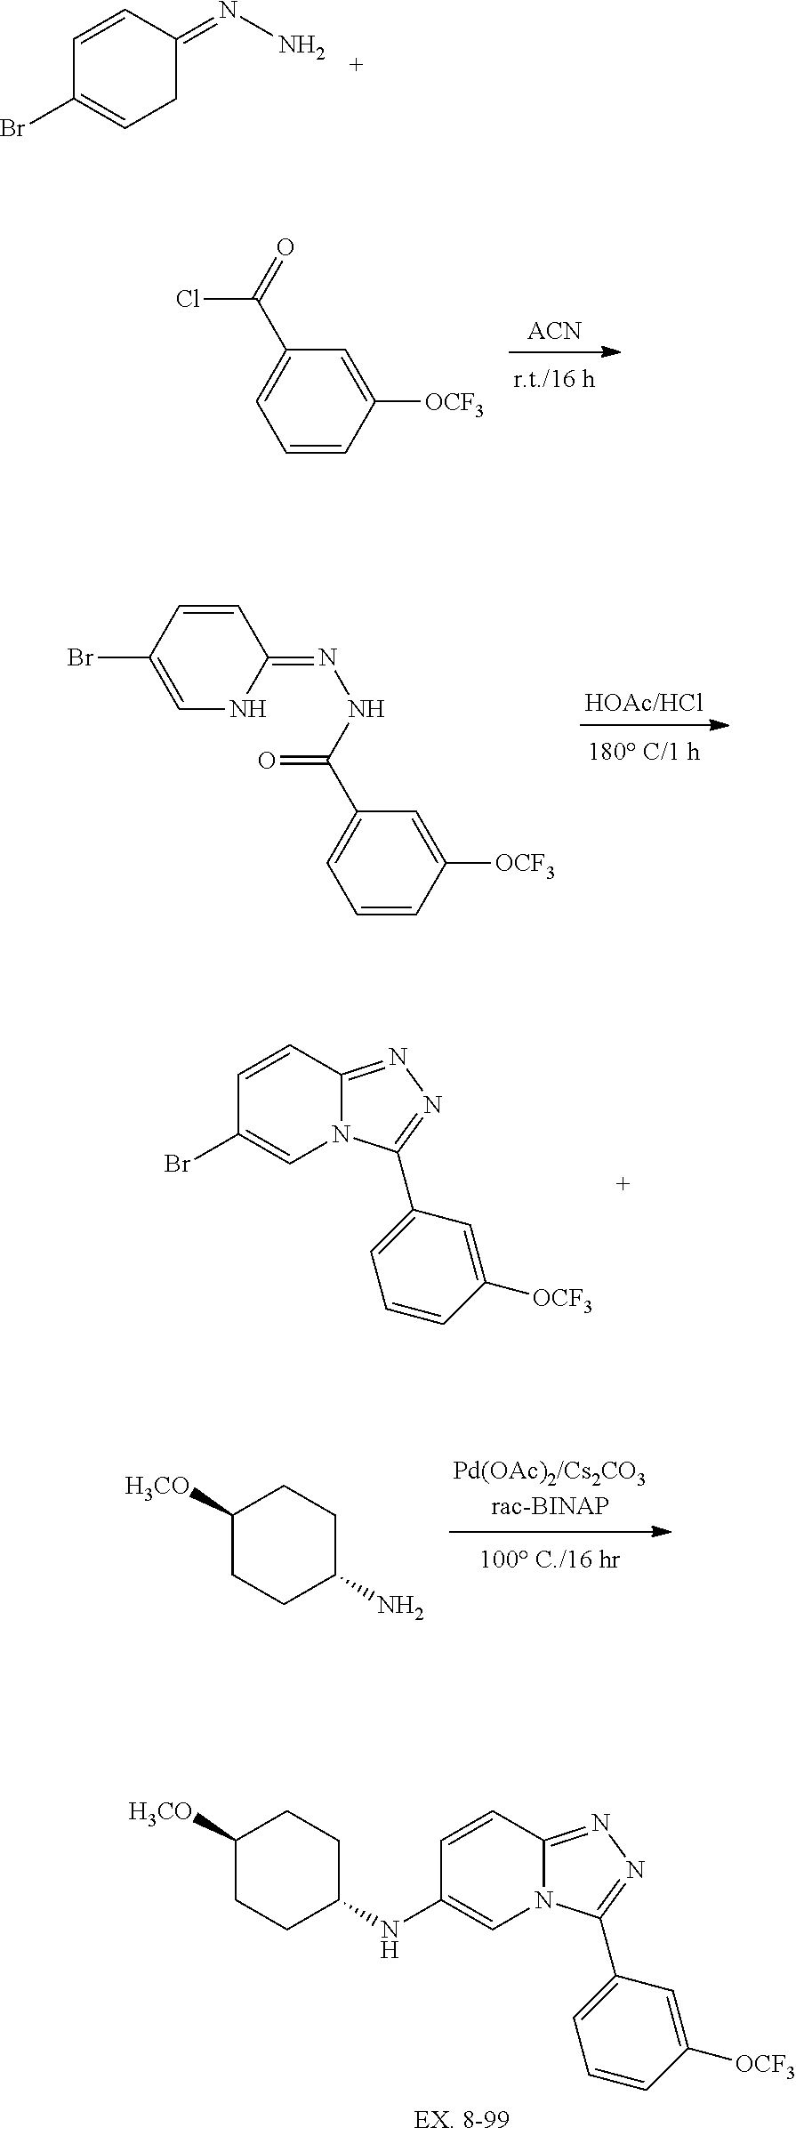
C1=CC(Br)=CNC1=NNC(=O)C1=CC=CC([OCF3])=C1.C1([H3CO])CCC(N)CC1.C1([H3CO])CCC(NC2=CN3C(=NN=C3C3=CC=CC([OCF3])=C3)C=C2)CC1.C1(=NN)CC=C(Br)C=C1.[ACN].ClC(=O)C1=CC=CC([OCF3])=C1.C1=CC2=NN=C(C3=CC=CC([OCF3])=C3)N2C=C1Br
